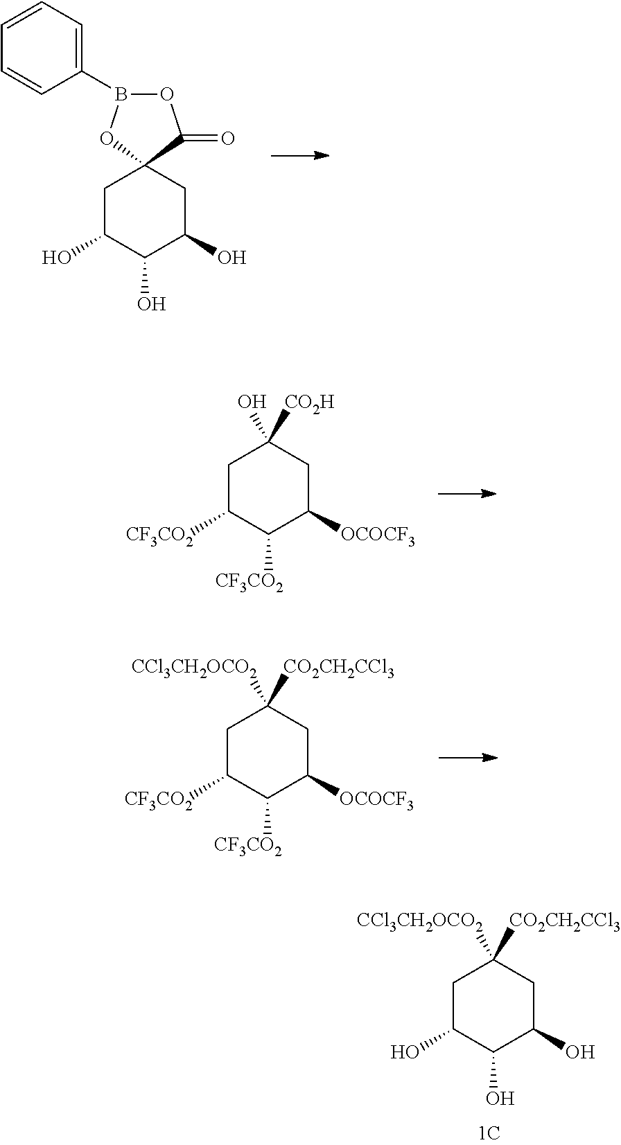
C1C(O)C(O)C(O)CC12C(=O)OB(C1=CC=CC=C1)O2.C1C([CF3CO2])C([CF3CO2])C([OCOCF3])CC1([CO2H])O.C1C([CF3CO2])C([CF3CO2])C([OCOCF3])CC1([CO2CH2CCl3])[CCl3CH2OCO2].C1C(O)C(O)C(O)CC1([CO2CH2CCl3])[CCl3CH2OCO2]
